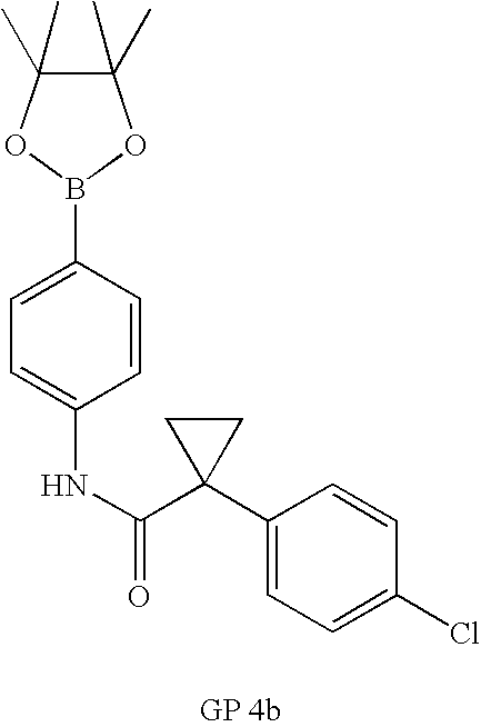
C1(C)(C)C(C)(C)OB(C2=CC=C(NC(=O)C3(C4=CC=C(Cl)C=C4)CC3)C=C2)O1
